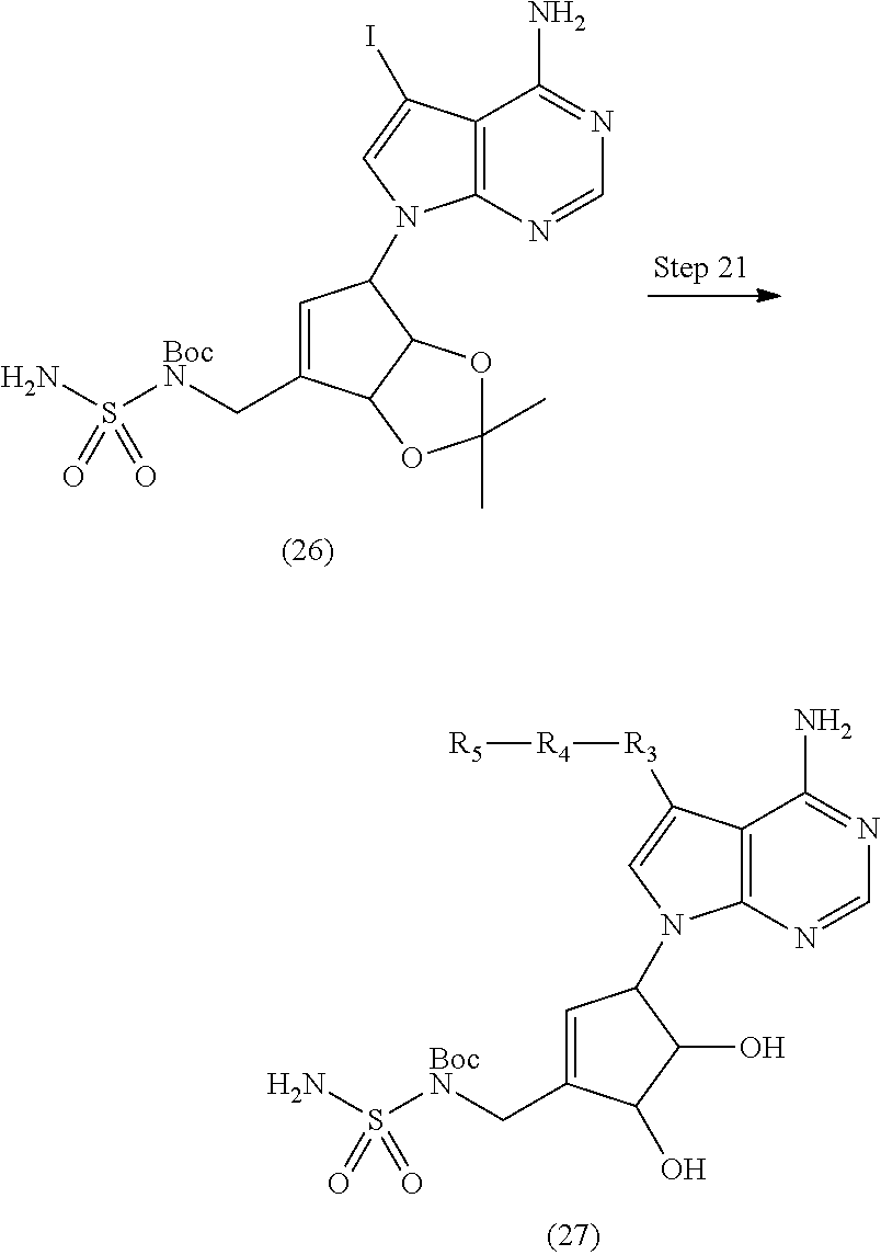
C1=C(C[BocN]S(N)(=O)=O)C2C(C1N1C3=C(C(I)=C1)C(N)=NC=N3)OC(C)(C)O2.C1=C(C[BocN]S(N)(=O)=O)C(O)C(O)C1N1C2=C(C([R3][R4][R5])=C1)C(N)=NC=N2
